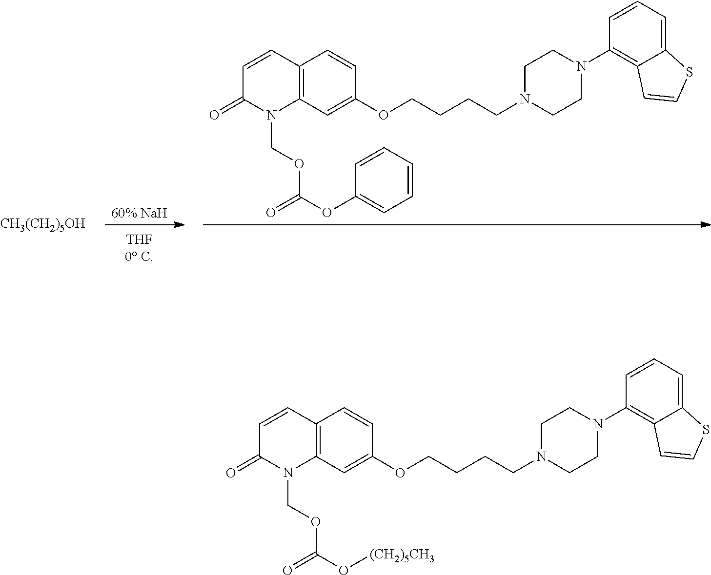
[60% NaH].C12=C(C=C(OCCCCN3CCN(C4=C5C(=CC=C4)SC=C5)CC3)C=C1)N(COC(OC1=CC=CC=C1)=O)C(=O)C=C2.[CH3(CH2)5OH].C12=C(C=C(OCCCCN3CCN(C4=C5C(=CC=C4)SC=C5)CC3)C=C1)N(COC(O[(CH2)5CH3])=O)C(=O)C=C2
